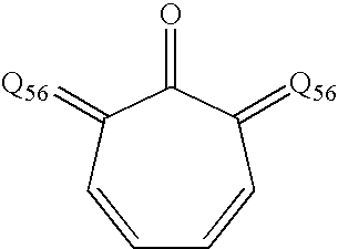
C1=CC(=[Q56])C(=O)C(=[Q56])C=C1
